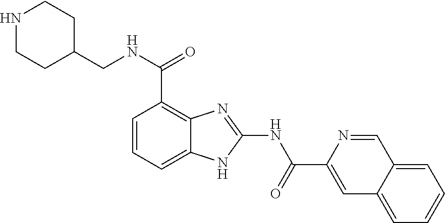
C(NC(C1=C2C(=CC=C1)NC(NC(C1=CC3=CC=CC=C3C=N1)=O)=N2)=O)C1CCNCC1
